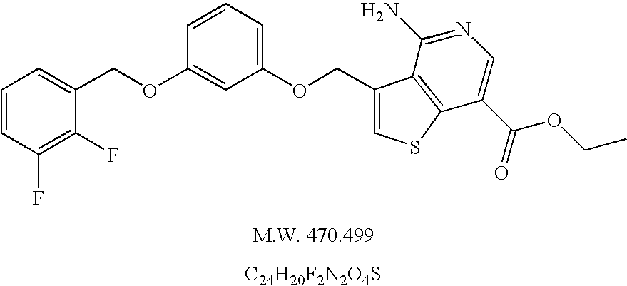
C1(COC2=CC(OCC3=CSC4=C3C(N)=NC=C4C(=O)OCC)=CC=C2)=CC=CC(F)=C1F.[C24H20F2N2O4S]
